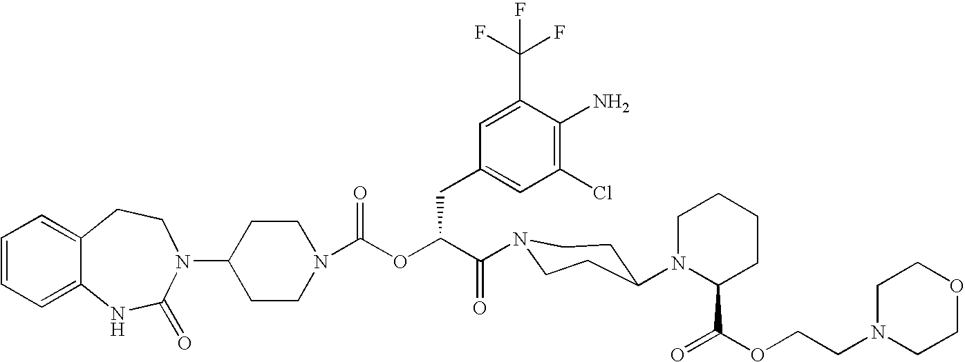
C12=CC=CC=C1NC(=O)N(C1CCN(C(OC(C(=O)N3CCC(N4C(C(OCCN5CCOCC5)=O)CCCC4)CC3)CC3=CC(Cl)=C(N)C(C(F)(F)F)=C3)=O)CC1)CC2
